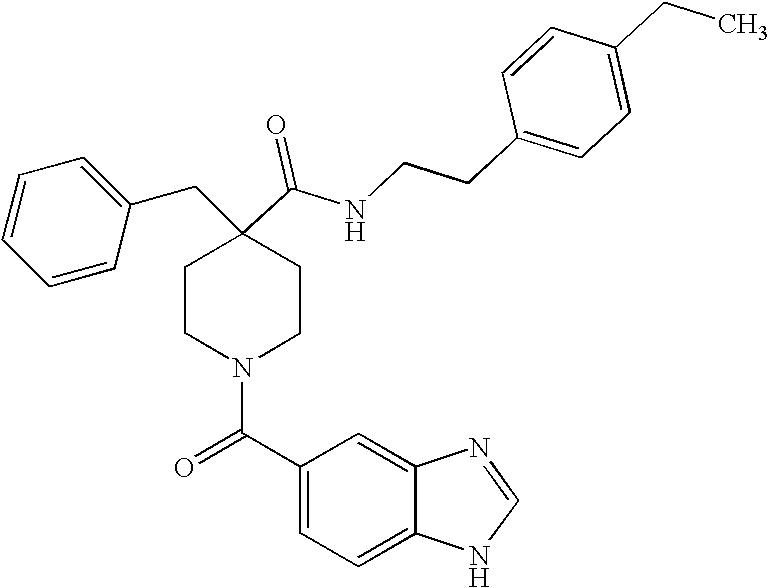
C1=CC=CC(CC2(C(=O)NCCC3=CC=C(CC)C=C3)CCN(C(C3=CC=C4C(=C3)N=CN4)=O)CC2)=C1
